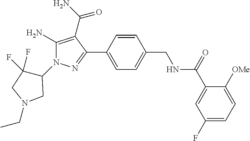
C1=CC(C2=NN(C3C(F)(F)CN(CC)C3)C(N)=C2C(N)=O)=CC=C1CNC(C1=CC(F)=CC=C1[OMe])=O
